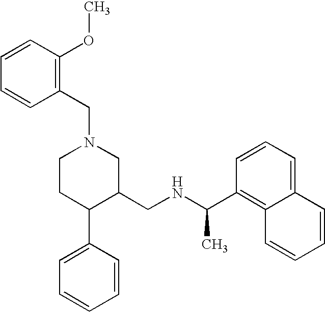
C1CC(C2=CC=CC=C2)C(CNC(C2=C3C(=CC=C2)C=CC=C3)C)CN1CC1=C(OC)C=CC=C1
